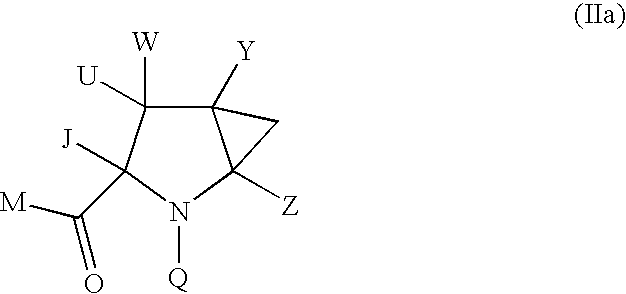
C12([Y])C([W])([U])C([J])(C([M])=O)N([Q])C1([Z])C2
